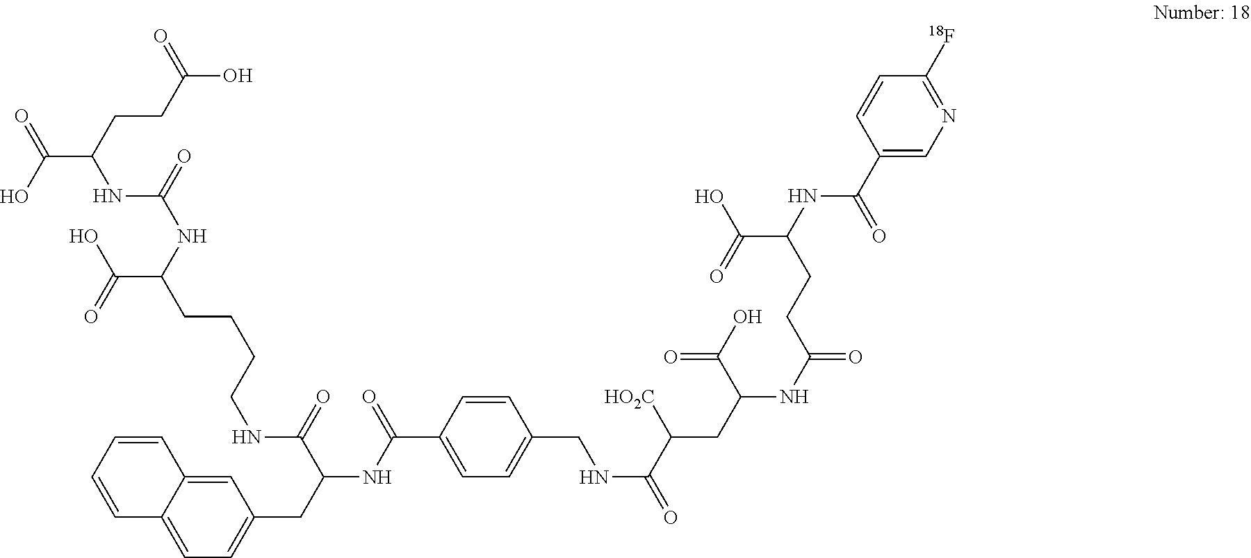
C12=CC=C(CC(NC(=O)C3=CC=C(CNC(C(CC(NC(=O)CCC(NC(C4=CN=C([18F])C=C4)=O)C(=O)O)C(O)=O)[HO2C])=O)C=C3)C(=O)NCCCCC(NC(NC(CCC(=O)O)C(=O)O)=O)C(O)=O)C=C1C=CC=C2
